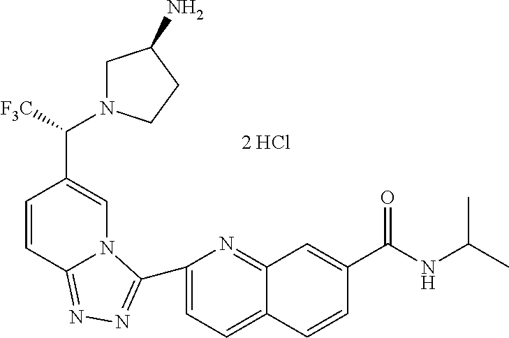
C1=C(C2=NN=C3C=CC(C([F3C])N4CC(N)CC4)=CN32)N=C2C(=C1)C=CC(C(=O)NC(C)C)=C2
